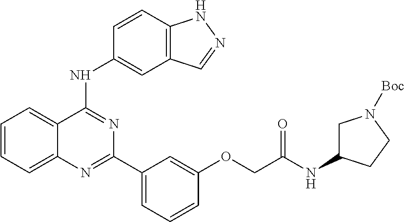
C1=CC=C2C(=C1)C(NC1=CC3=C(C=C1)NN=C3)=NC(C1=CC=CC(OCC(NC3CN([Boc])CC3)=O)=C1)=N2
